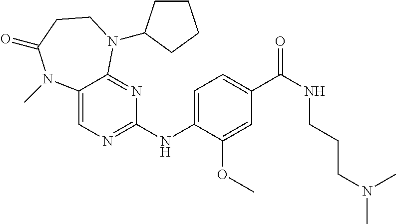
C1(NC2=CC=C(C(NCCCN(C)C)=O)C=C2OC)=NC=C2C(=N1)N(C1CCCC1)CCC(=O)N2C
